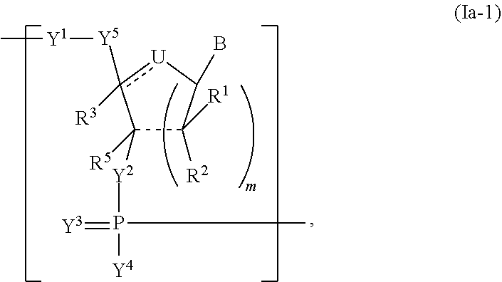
C1([R5])([Y2]P(C)([Y4])=[Y3])C([R2])([R1])C(B)[U]c1([Y5][Y1]C)[R3]
